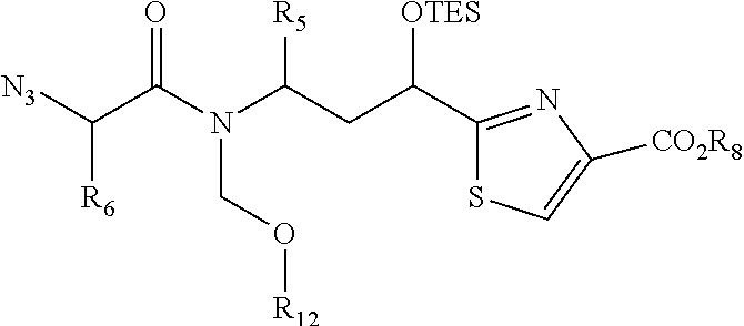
[N3]C(C(N(C(CC(C1=NC([CO2R8])=CS1)[OTES])[R5])CO[R12])=O)[R6]
